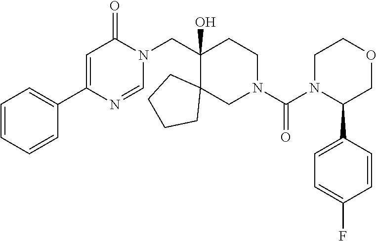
C1(C2=CC(=O)N(CC3(O)C4(CN(C(N5C(C6=CC=C(F)C=C6)COCC5)=O)CC3)CCCC4)C=N2)=CC=CC=C1
